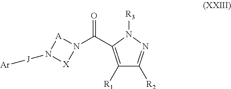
C1([R1])=C(C(N2[A]N([J][Ar])[X]2)=O)N([R3])N=C1[R2]
